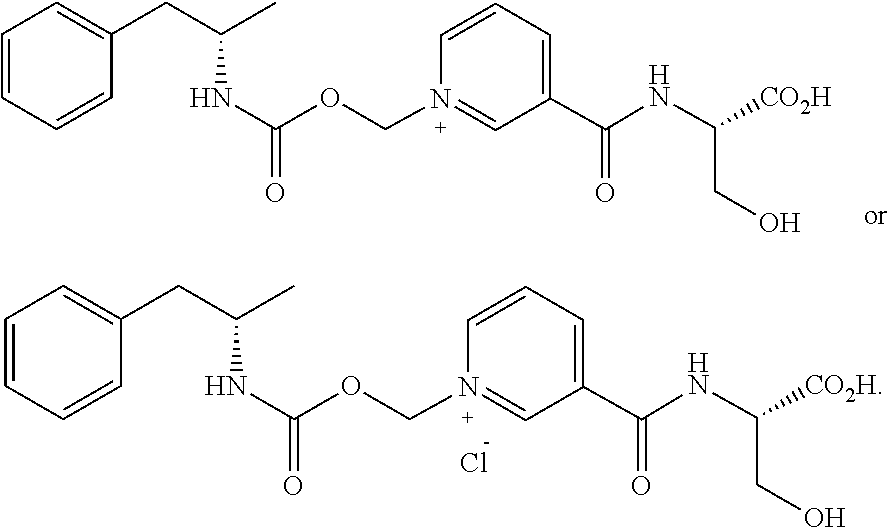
C(C1=CC=CN(COC(NC(CC2=CC=CC=C2)C)=O)=C1)(=O)NC([CO2H])CO.Cl.C(C1=CC=CN(COC(NC(CC2=CC=CC=C2)C)=O)=C1)(=O)NC([CO2H])CO
